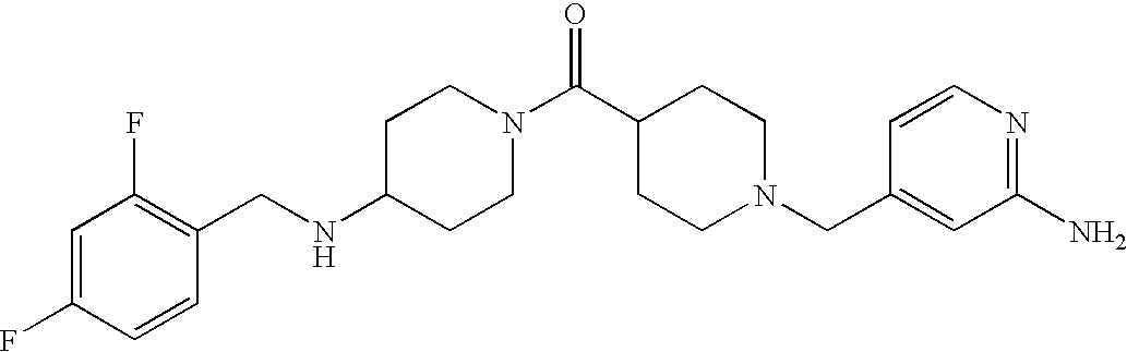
C1(NCC2=C(F)C=C(F)C=C2)CCN(C(C2CCN(CC3=CC(N)=NC=C3)CC2)=O)CC1
